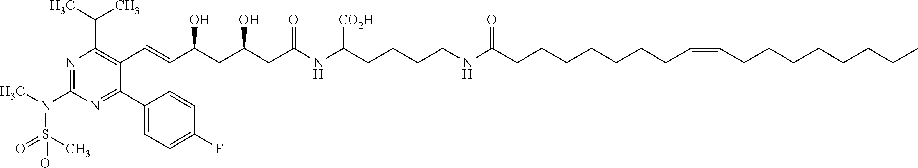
N1=C(N(S(C)(=O)=O)C)N=C(C2=CC=C(F)C=C2)C(C=CC(O)CC(O)CC(=O)NC(CCCCNC(=O)CCCCCCCC=CCCCCCCCC)[CO2H])=C1C(C)C
